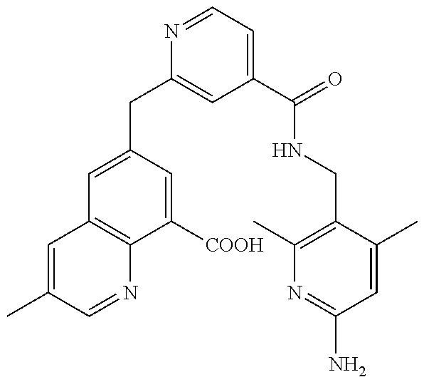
C1=C(C)C=NC2=C1C=C(CC1=CC(C(=O)NCC3=C(C)N=C(N)C=C3C)=CC=N1)C=C2[COOH]
